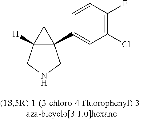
C12([H])C(C3=CC(Cl)=C(F)C=C3)(C1)CNC2
